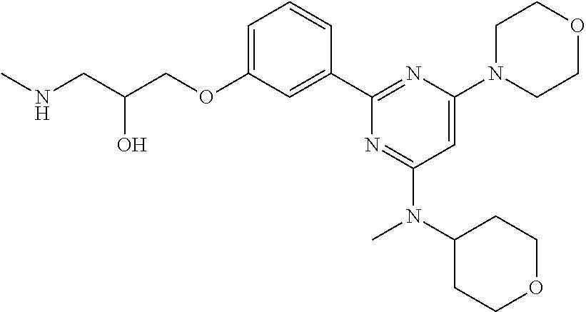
N(CC(COC1=CC=CC(C2=NC(N3CCOCC3)=CC(N(C3CCOCC3)C)=N2)=C1)O)C
